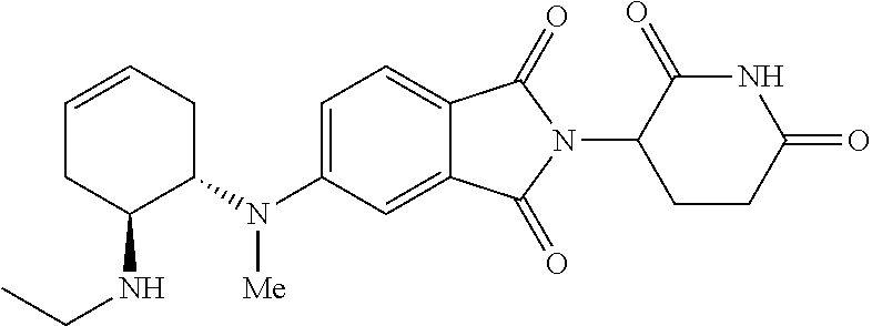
C1=CCC(N(C2=CC=C3C(=C2)C(=O)N(C2CCC(=O)NC2=O)C3=O)[Me])C(NCC)C1
